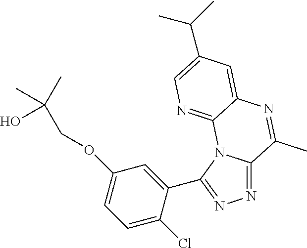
N1=C2N(C(C3=CC(OCC(C)(C)O)=CC=C3Cl)=N1)C1=NC=C(C(C)C)C=C1N=C2C
